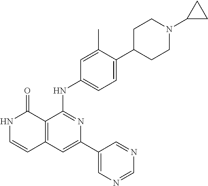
C12=C(C=C(C3=CN=CN=C3)N=C1NC1=CC=C(C3CCN(C4CC4)CC3)C(C)=C1)C=CNC2=O
